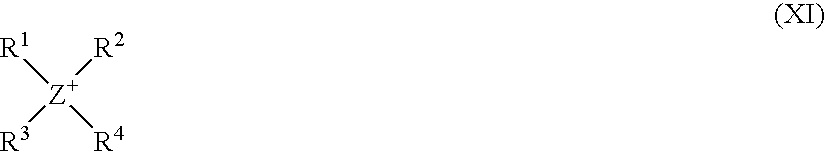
[R1][Z+]([R3])([R2])[R4]
